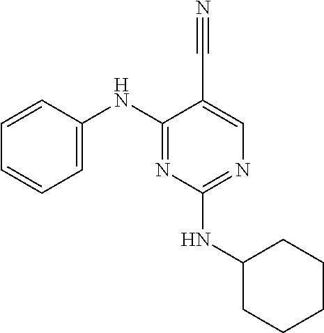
C1(NC2CCCCC2)=NC=C(C#N)C(NC2=CC=CC=C2)=N1
